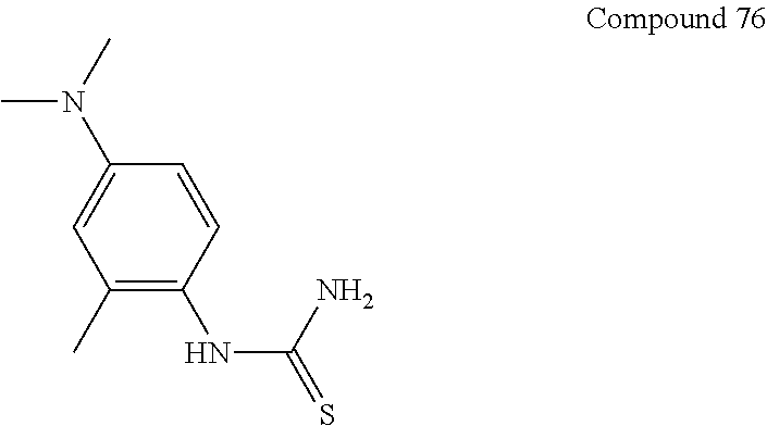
C1(C)=C(NC(=S)N)C=CC(N(C)C)=C1
